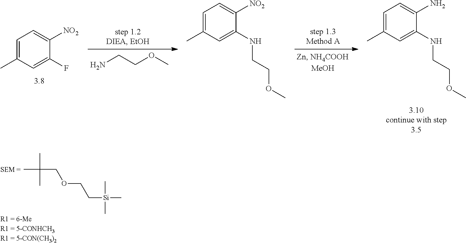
CC(C)(C)COCC[Si](C)(C)C.C1=C(C)C=C(NCCOC)C(N)=C1.C1=C(C)C=C(NCCOC)C([NO2])=C1.NCCOC.C1=C(C)C=C(F)C([NO2])=C1
